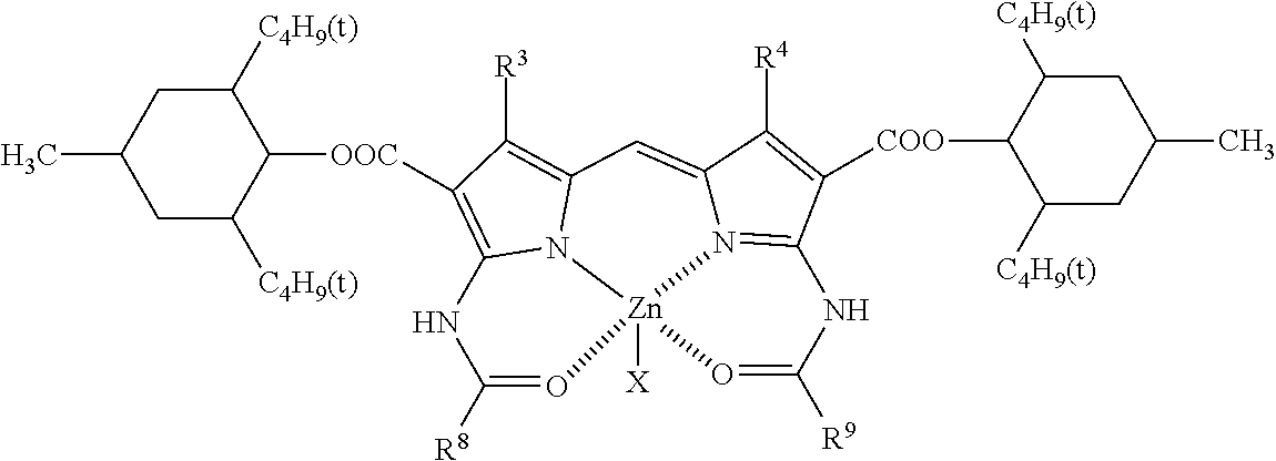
N1C([R8])=O[Zn]23([X])O=C([R9])NC4=N2C(=CC2=C([R3])C([OOC]C5C([C4H9(t)])CC(C)CC5[C4H9(t)])=C1N23)C([R4])=C4[COO]C1C([C4H9(t)])CC(C)CC1[C4H9(t)]
